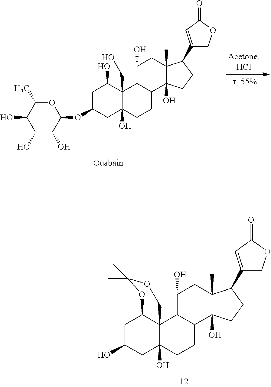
C1C(O)CC2(O)C3(C1OC(C)(C)OC3)C1C(CC2)C2(O)C(C)(CC1O)C(C1=CC(=O)OC1)CC2.C1C(OC2OC(C)C(O)C(O)C2O)CC2(O)C(CO)(C1O)C1C(CC2)C2(O)C(C)(CC1O)C(C1=CC(=O)OC1)CC2
